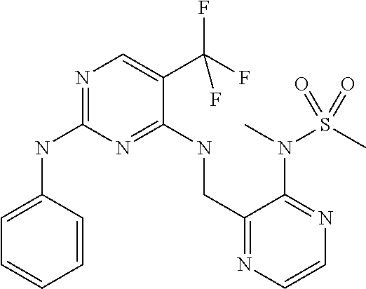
C1=C(NC2=NC=C(C(F)(F)F)C(NCC3=NC=CN=C3N(C)S(C)(=O)=O)=N2)C=CC=C1
